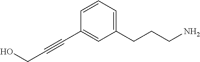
C1=CC(C#CCO)=CC(CCCN)=C1
